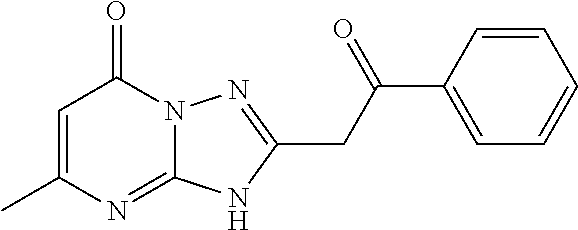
CC1=CC(=O)N2C(=N1)NC(CC(C1=CC=CC=C1)=O)=N2
